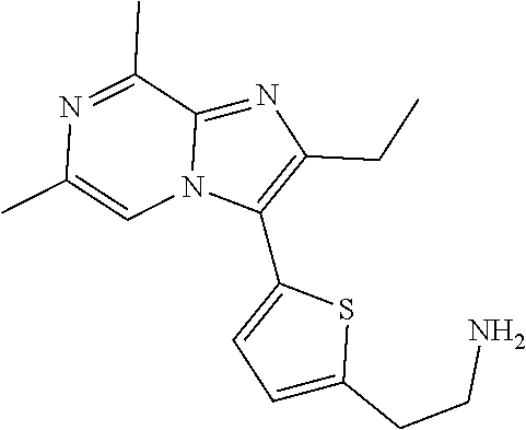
C1(C2=C(CC)N=C3N2C=C(C)N=C3C)=CC=C(CCN)S1
